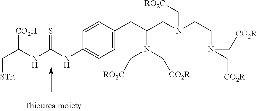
C1=C(CC(CN(CCN(C[CO2R])C[CO2R])C[RO2C])N(C[RO2C])C[CO2R])C=CC(NC(NC(C[STrt])[CO2H])=S)=C1
